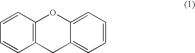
C1=CC=CC2=C1OC1=CC=CC=C1C2
